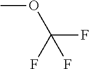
COC(F)(F)F
